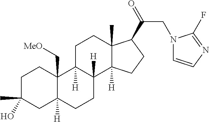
C1C(C)(O)CC2([H])C(C[MeO])(C1)C1([H])C([H])(CC2)C2([H])C(C)(CC1)C(C(=O)CN1C=CN=C1F)CC2
